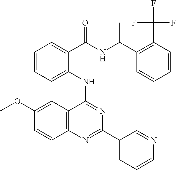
C1(OC)=CC2=C(C=C1)N=C(C1=CC=CN=C1)N=C2NC1=CC=CC=C1C(=O)NC(C1=C(C(F)(F)F)C=CC=C1)C
